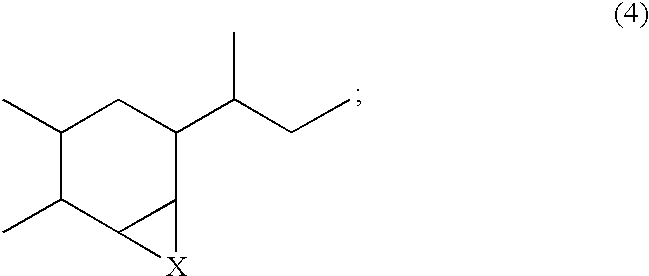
C1(C)C(C)C2C(C(C(C)CC)C1)[X]2
